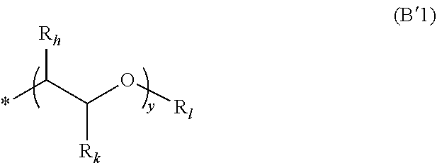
[Rh]C(C(O[Rl])[Rk])*
